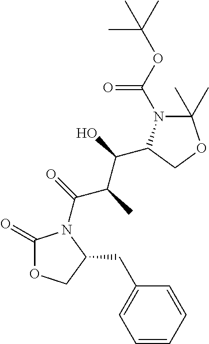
C1(CC2=CC=CC=C2)COC(=O)N1C(=O)C(C)C(O)C1N(C(=O)OC(C)(C)C)C(C)(C)OC1
